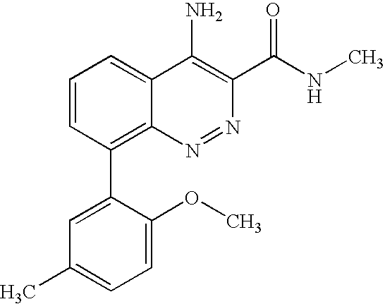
C1=C(OC)C(C2=C3C(=CC=C2)C(N)=C(C(=O)NC)N=N3)=CC(C)=C1
